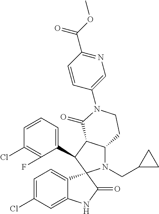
C1(C2C3C(N(CC4CC4)C24C2=CC=C(Cl)C=C2NC4=O)CCN(C2=CN=C(C(OC)=O)C=C2)C3=O)=CC=CC(Cl)=C1F
